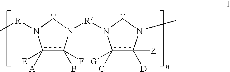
c1([A])([E])c(B)(F)N([R]N2c(C)([G])c([D])([Z])N(C)C2)CN1[R]C
